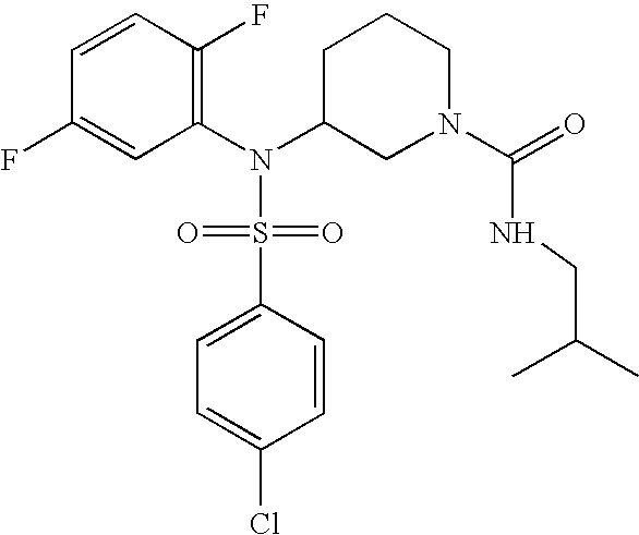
C1=CC(F)=C(N(C2CN(C(NCC(C)C)=O)CCC2)S(=O)(=O)C2=CC=C(Cl)C=C2)C=C1F
